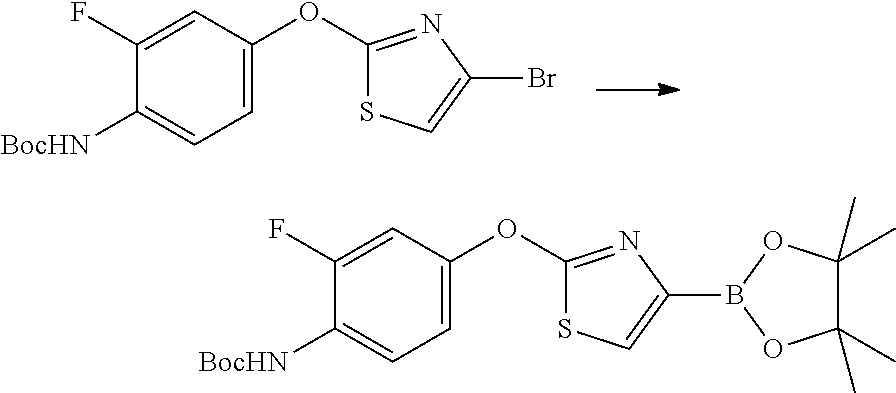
C1=C(OC2=NC(Br)=CS2)C=C(F)C([BocHN])=C1.C1=C(OC2=NC(B3OC(C)(C)C(C)(C)O3)=CS2)C=C(F)C([BocHN])=C1
